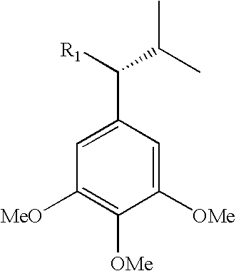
C1([MeO])=C([OMe])C([OMe])=CC(C([R1])C(C)C)=C1
